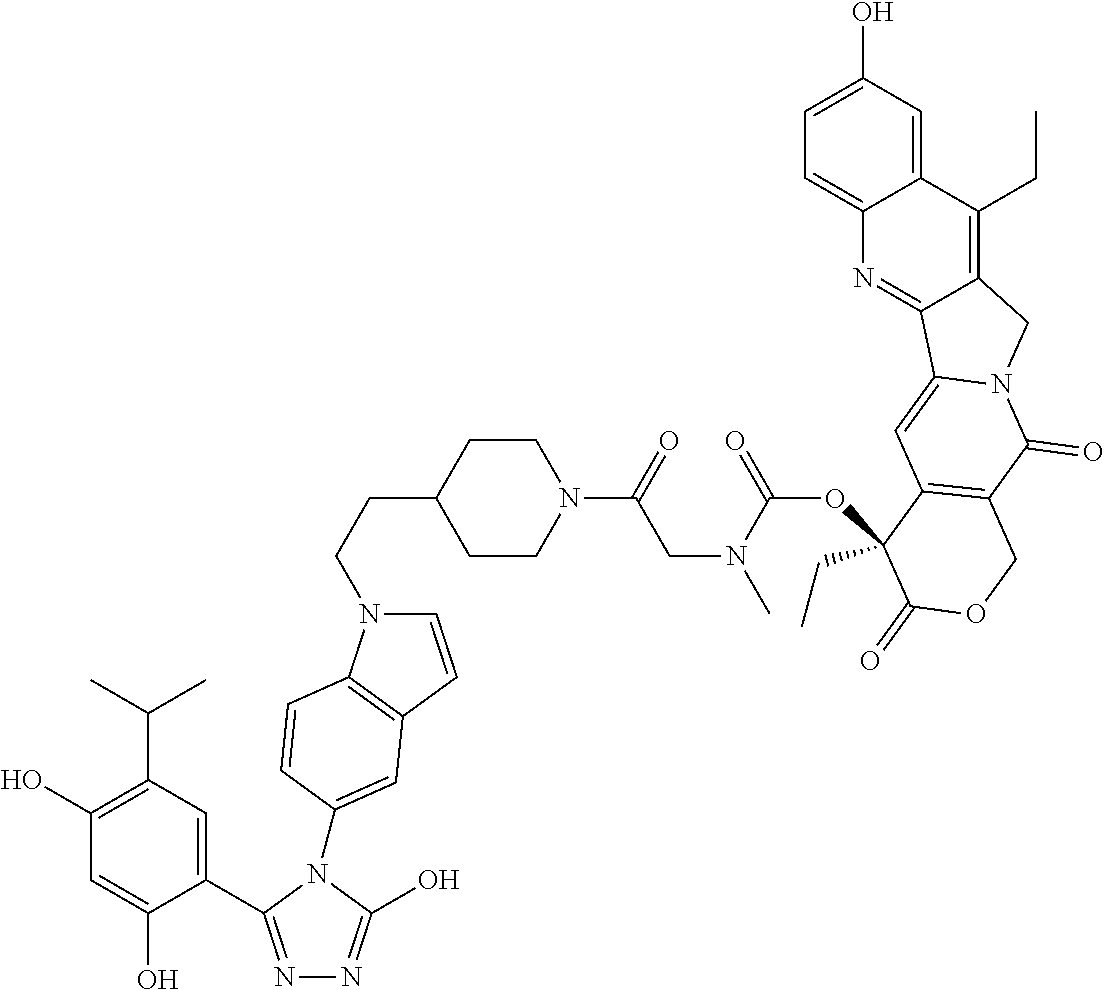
N1=C(C2=CC(C(C)C)=C(O)C=C2O)N(C2=CC3=C(N(CCC4CCN(C(=O)CN(C)C(=O)OC5(CC)C6=C(C(=O)N7C(=C6)C6=NC8=CC=C(O)C=C8C(CC)=C6C7)COC5=O)CC4)C=C3)C=C2)C(O)=N1
